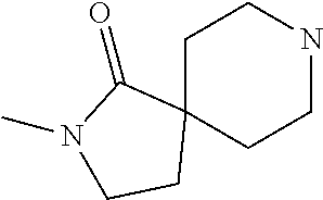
C1C2(CCNC1)C(=O)N(C)CC2
